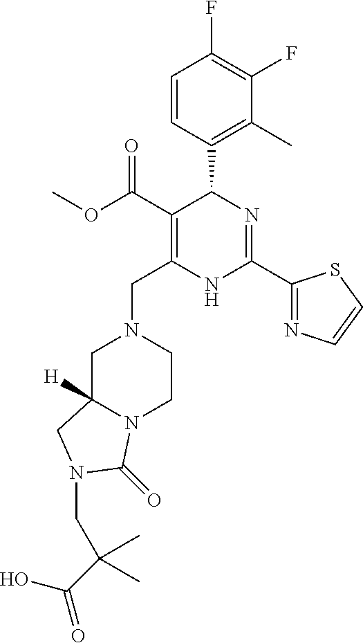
C1=CC(C2C(C(OC)=O)=C(CN3CC4([H])N(CC3)C(=O)N(CC(C(=O)O)(C)C)C4)NC(C3=NC=CS3)=N2)=C(C)C(F)=C1F
